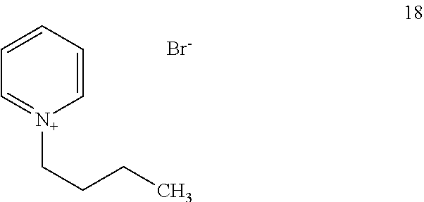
C1=CC=CC=[N+]1CCCC.[Br-]
